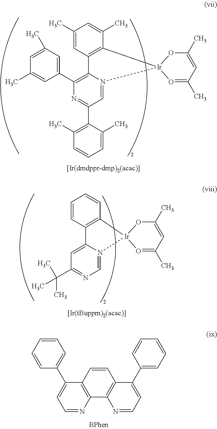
C1=C(C)C=C(C2=C3N(=CC(C4=C(C)C=CC=C4C)=N2)[Ir]2(C4=C3C=C(C)C=C4C)OC(C)=CC(C)=O2)C=C1C.C1=C2N(=CN=C1C(C)(C)C)[Ir]1(C3=C2C=CC=C3)OC(C)=CC(C)=O1.C1=C(C2=CC=NC3=C2C=CC2=C3N=CC=C2C2=CC=CC=C2)C=CC=C1
